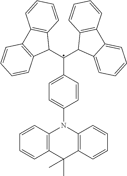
C1(C(C2C3=CC=CC=C3C3=C2C=CC=C3)C2C3=C(C4=C2C=CC=C4)C=CC=C3)=CC=C(N2C3=C(C(C)(C)C4=C2C=CC=C4)C=CC=C3)C=C1
